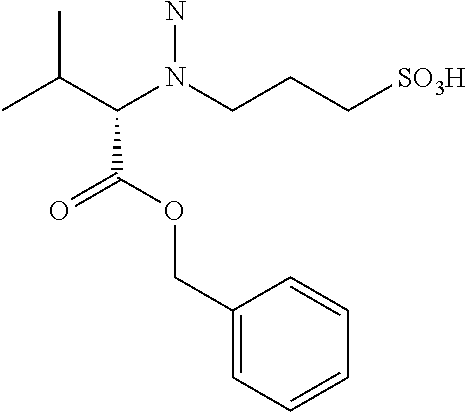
CC(C(N(CCC[SO3H])N)C(=O)OCC1=CC=CC=C1)C
